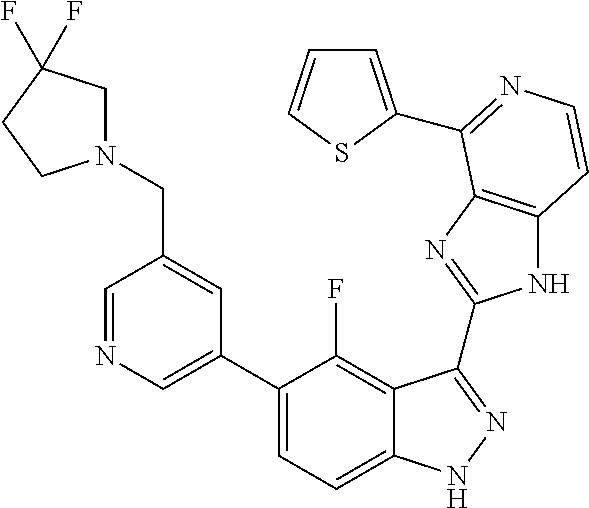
C1=C(C2=CC=C3C(=C2F)C(C2=NC4=C(N2)C=CN=C4C2=CC=CS2)=NN3)C=C(CN2CC(F)(F)CC2)C=N1
